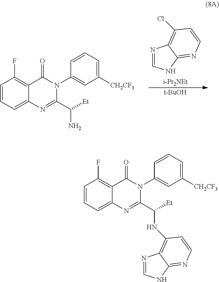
[t-BuOH].C1=CC=C2C(=C1F)C(=O)N(C1=CC([CH2CF3])=CC=C1)C(C([Et])N)=N2.N1=CNC2=NC=CC(Cl)=C12.[i-Pr2NEt].C1=CC=C2C(=C1F)C(=O)N(C1=CC([CH2CF3])=CC=C1)C(C([Et])NC1=C3N=CNC3=NC=C1)=N2
